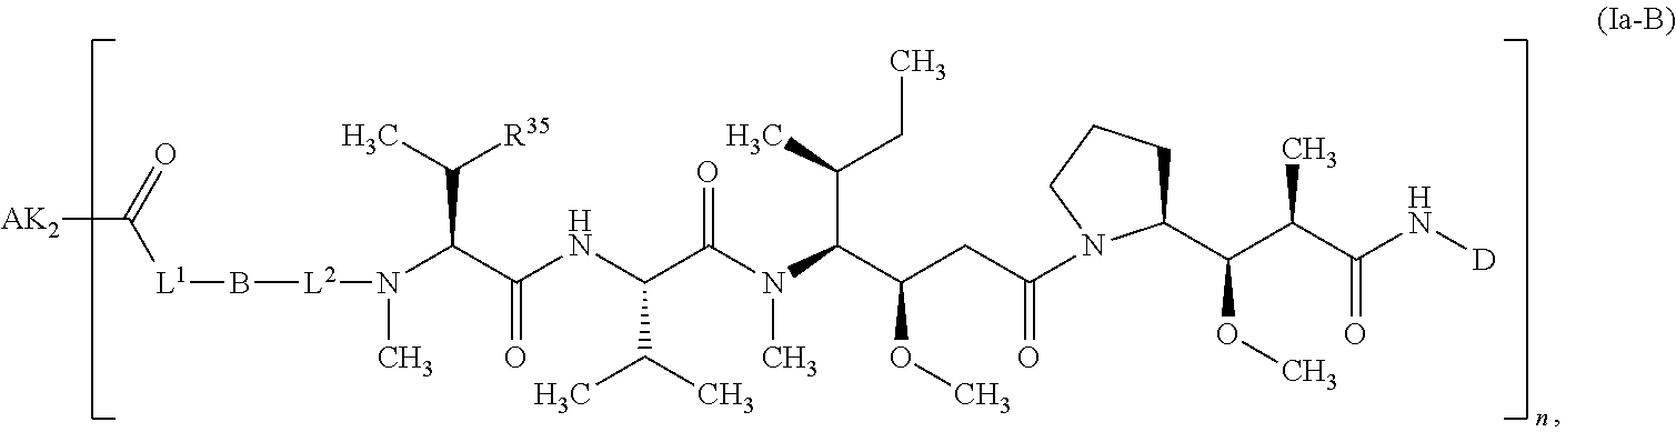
C([L1]B[L2]N(C(C(NC(C(N(C(C(CC(=O)N1C(C(C(C(N[D])=O)C)OC)CCC1)OC)C(C)CC)C)=O)C(C)C)=O)C(C)[R35])C)([AK2])=O
